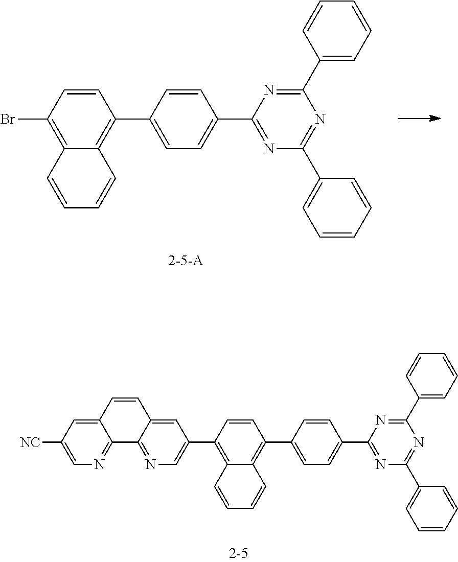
C1=C(C2=C3C(=C(C4=CN=C5C(=C4)C=CC4=CC([NC])=CN=C54)C=C2)C=CC=C3)C=CC(C2=NC(C3=CC=CC=C3)=NC(C3=CC=CC=C3)=N2)=C1.C1=C(C2=C3C(=C(Br)C=C2)C=CC=C3)C=CC(C2=NC(C3=CC=CC=C3)=NC(C3=CC=CC=C3)=N2)=C1
